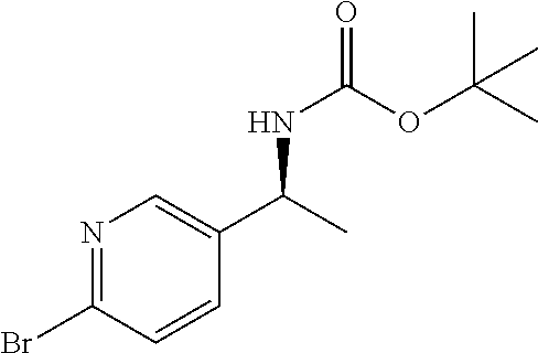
N1=C(Br)C=CC(C(C)NC(=O)OC(C)(C)C)=C1
